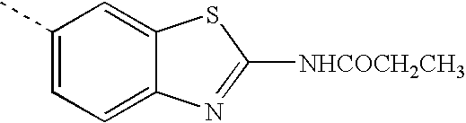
C1(C)=CC=C2C(=C1)SC([NHCOCH2CH3])=N2
